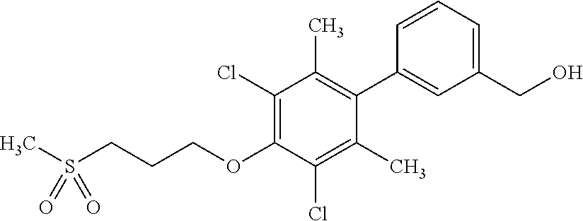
CS(CCCOC1=C(Cl)C(C)=C(C2=CC(CO)=CC=C2)C(C)=C1Cl)(=O)=O
